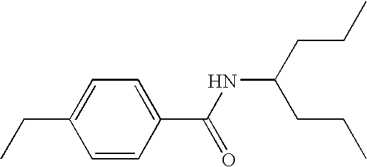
C1=C(CC)C=CC(C(NC(CCC)CCC)=O)=C1
